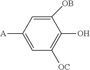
C1([OB])=CC([A])=CC([OC])=C1O
